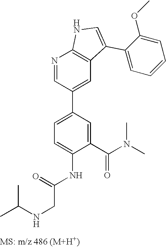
N1=CC(C2=CC=C(NC(CNC(C)C)=O)C(C(N(C)C)=O)=C2)=CC2=C1NC=C2C1=CC=CC=C1OC
